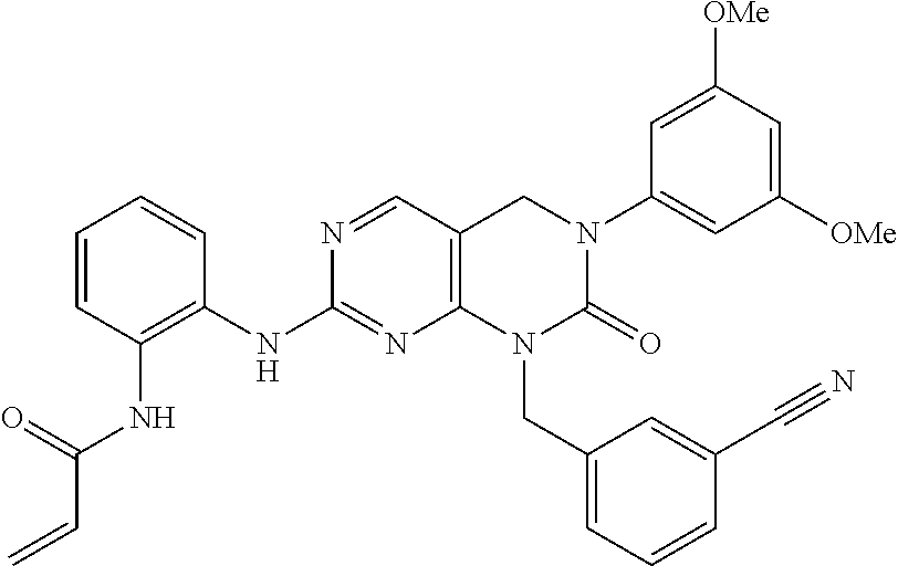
C1(NC2=C(NC(C=C)=O)C=CC=C2)=NC2=C(CN(C3=CC([OMe])=CC([OMe])=C3)C(=O)N2CC2=CC=CC(C#N)=C2)C=N1
